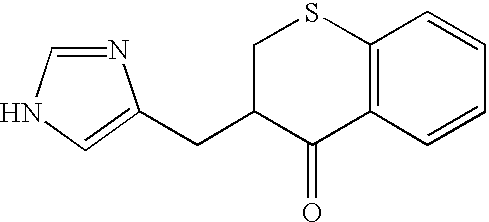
N1=CNC=C1CC1C(=O)C2=C(SC1)C=CC=C2
